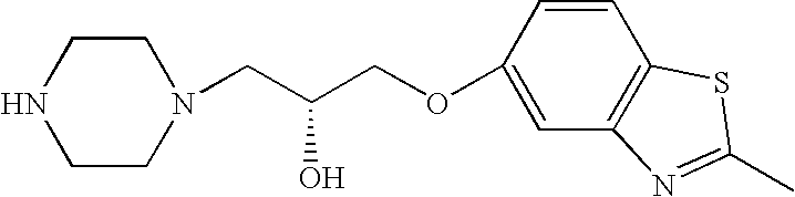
C1=CC(OCC(CN2CCNCC2)O)=CC2=C1SC(C)=N2
